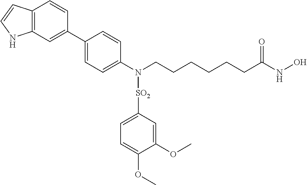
C1(C2=CC3=C(C=C2)C=CN3)=CC=C(N(CCCCCCC(NO)=O)[SO2]C2=CC=C(OC)C(OC)=C2)C=C1
